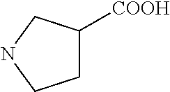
C1C([COOH])CNC1
